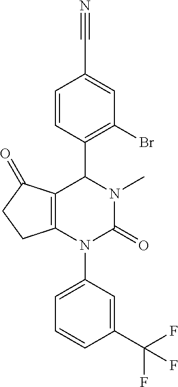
C12=C(N(C3=CC=CC(C(F)(F)F)=C3)C(=O)N(C)C1C1=C(Br)C=C(C#N)C=C1)CCC2=O
